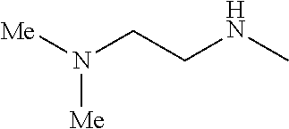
[Me]N(CCNC)[Me]
